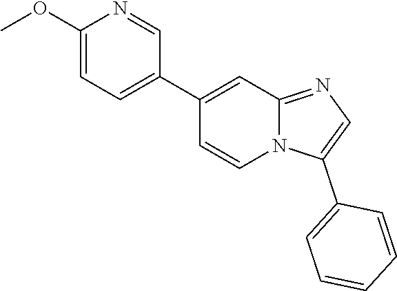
C1(OC)=CC=C(C2=CC3=NC=C(C4=CC=CC=C4)N3C=C2)C=N1
